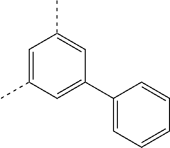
C1=C(C)C=C(C2=CC=CC=C2)C=C1C
